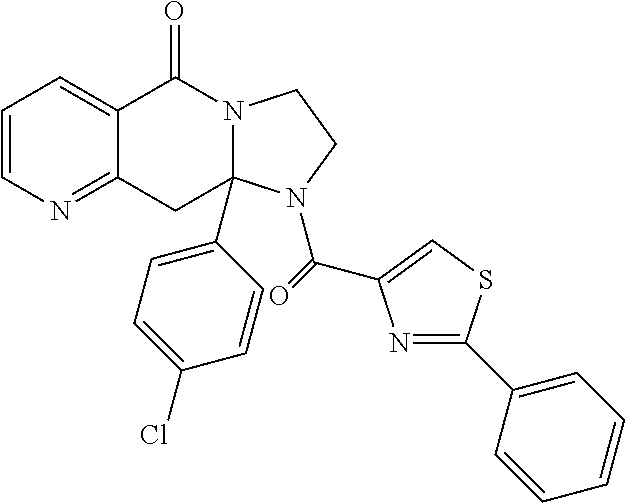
C1=CN=C2C(=C1)C(=O)N1C(C3=CC=C(Cl)C=C3)(C2)N(C(=O)C2=CSC(C3=CC=CC=C3)=N2)CC1
